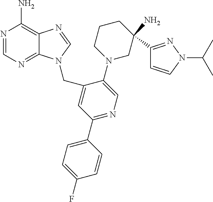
C1(C2(N)CN(C3=CN=C(C4=CC=C(F)C=C4)C=C3CN3C4=NC=NC(N)=C4N=C3)CCC2)=NN(C(C)C)C=C1
